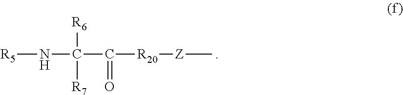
[R5]NC([R6])([R7])C(=O)[R20][Z]C
